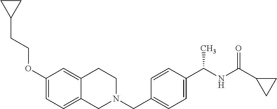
C1(OCCC2CC2)=CC=C2C(=C1)CCN(CC1=CC=C(C(NC(=O)C3CC3)C)C=C1)C2
